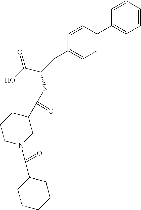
C1=CC=CC=C1C1=CC=C(CC(C(O)=O)NC(C2CCCN(C(=O)C3CCCCC3)C2)=O)C=C1
